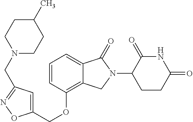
C(OC1=C2C(=CC=C1)C(=O)N(C1C(=O)NC(=O)CC1)C2)C1=CC(CN2CCC(C)CC2)=NO1
